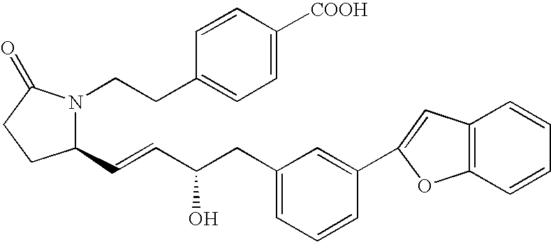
C1(C=CC(CC2=CC=CC(C3=CC4=C(O3)C=CC=C4)=C2)O)N(CCC2=CC=C([COOH])C=C2)C(=O)CC1
